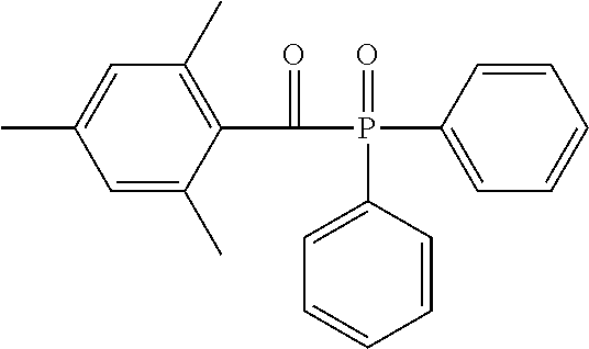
C1(C(=O)P(=O)(C2=CC=CC=C2)C2=CC=CC=C2)=C(C)C=C(C)C=C1C
